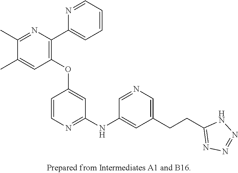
C1=CC=NC(C2=C(OC3=CC(NC4=CC(CCC5=NN=NN5)=CN=C4)=NC=C3)C=C(C)C(C)=N2)=C1
